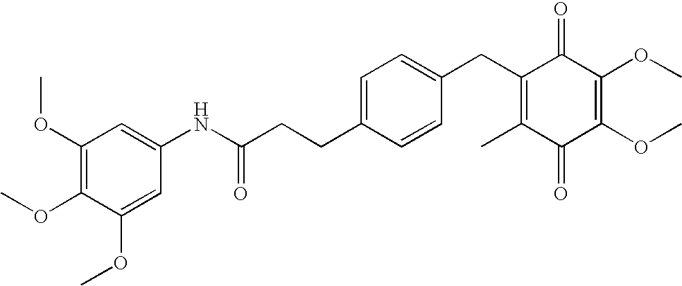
C1(=O)C(C)=C(CC2=CC=C(CCC(NC3=CC(OC)=C(OC)C(OC)=C3)=O)C=C2)C(=O)C(OC)=C1OC
